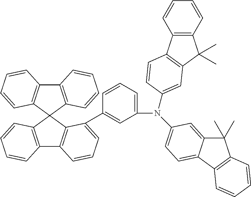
C12=C(C3(C4=C1C=CC=C4)C1=C(C4=C3C(C3=CC(N(C5=CC=C6C(=C5)C(C)(C)C5=C6C=CC=C5)C5=CC6=C(C7=C(C6(C)C)C=CC=C7)C=C5)=CC=C3)=CC=C4)C=CC=C1)C=CC=C2
